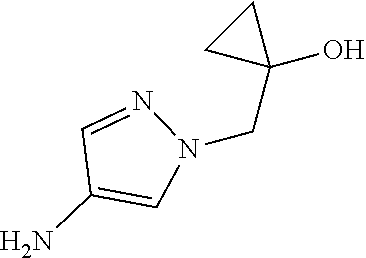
N1(CC2(O)CC2)N=CC(N)=C1
